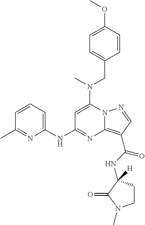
C1=CC=C(NC2=NC3=C(C(=O)NC4([H])CCN(C)C4=O)C=NN3C(N(C)CC3=CC=C(OC)C=C3)=C2)N=C1C
